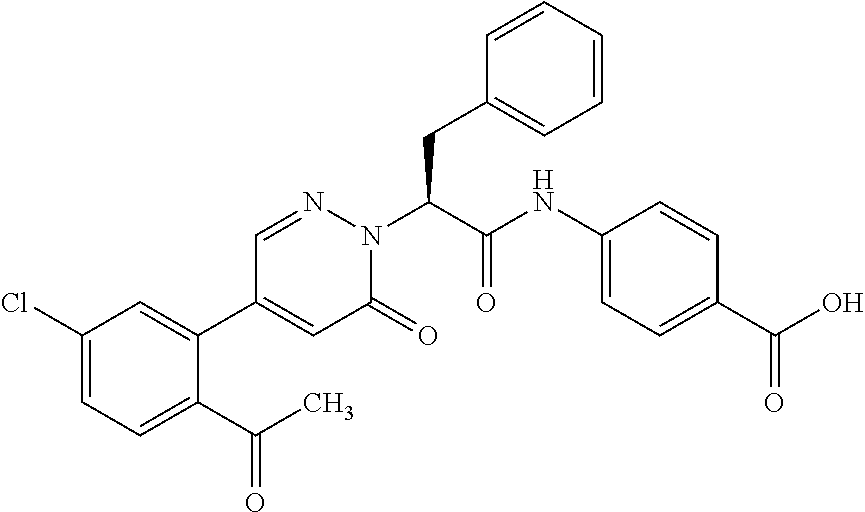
C1(Cl)=CC=C(C(C)=O)C(C2=CC(=O)N(C(C(=O)NC3=CC=C(C(=O)O)C=C3)CC3=CC=CC=C3)N=C2)=C1
